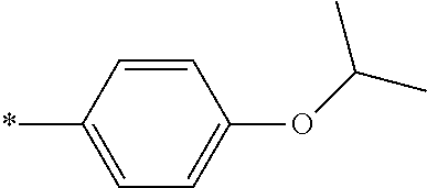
C1=CC(*)=CC=C1OC(C)C
